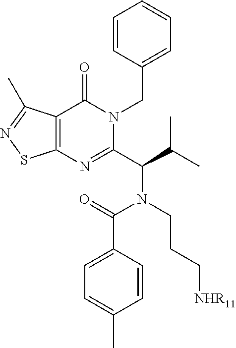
C12=C(C(=O)N(CC3=CC=CC=C3)C(C(C(C)C)N(CCC[NHR11])C(=O)C3=CC=C(C)C=C3)=N1)C(C)=NS2
